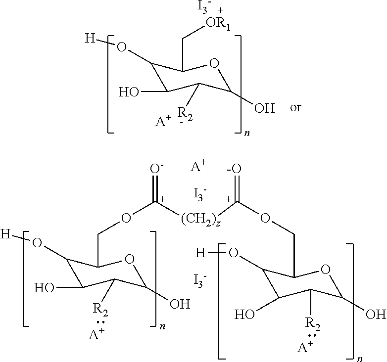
C1(O[H])C(O)C([R2])C(O)OC1C[OR1].[A+].[I3-].C1(O[H])C(O)C([R2])C(O)OC1CO[C+]([(CH2)z][C+](OCC1C(O[H])C(O)C([R2])C(O)O1)=[-O])=[O-].[A+].[I3-].[A+].[A+].[I3-]
